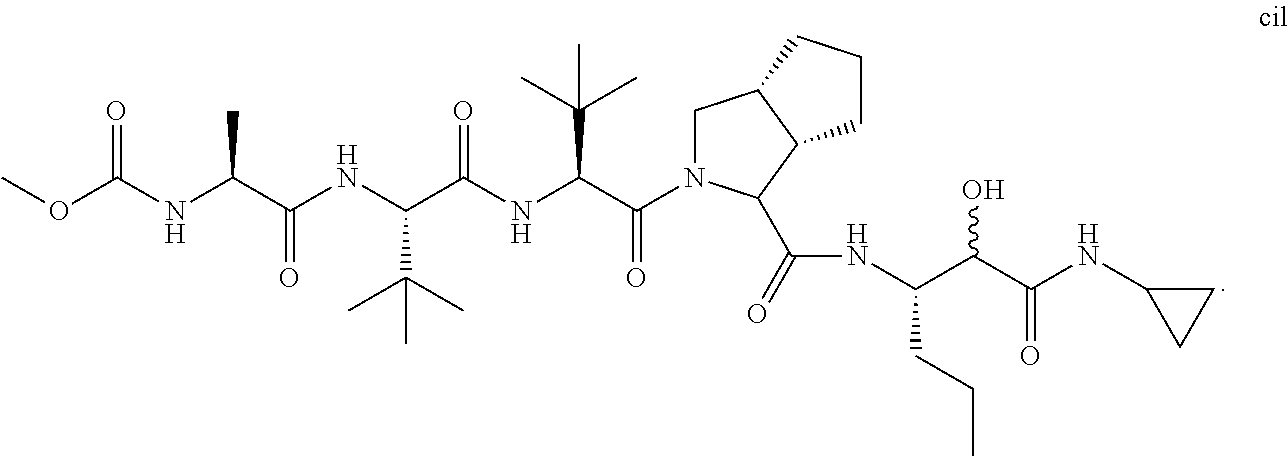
N(C(C(=O)NC(C(=O)NC(C(=O)N1CC2C(C1C(NC(C(C(=O)NC1CC1)O)CCC)=O)CCC2)C(C)(C)C)C(C)(C)C)C)C(=O)OC
